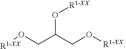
O(C(CO[R1-XX])CO[R1-XX])[R1-XX]
